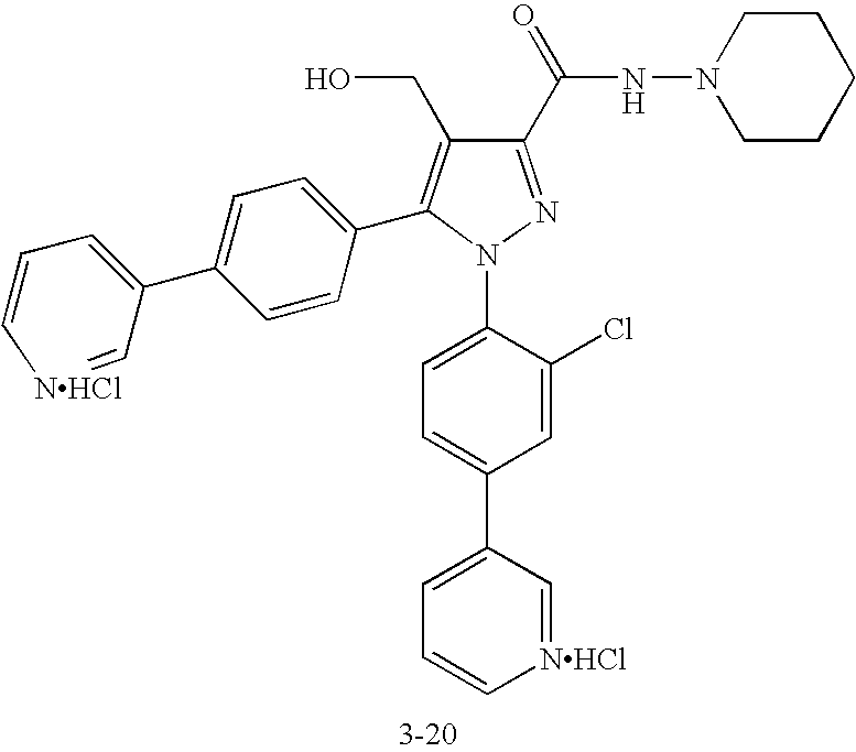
C1(C(NN2CCCCC2)=O)=NN(C2=CC=C(C3=CC=C[NHCl]=C3)C=C2Cl)C(C2=CC=C(C3=CC=C[NHCl]=C3)C=C2)=C1CO
